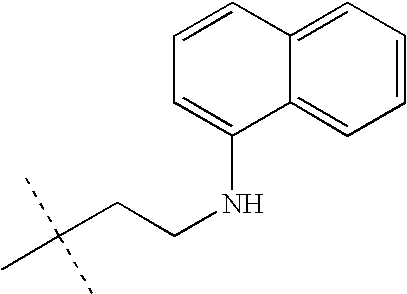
C(CCNC1=CC=CC2=CC=CC=C12)(C)(C)C
